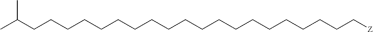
C(CCCCC[Z])CCCCCCCCCCCCCCC(C)C
